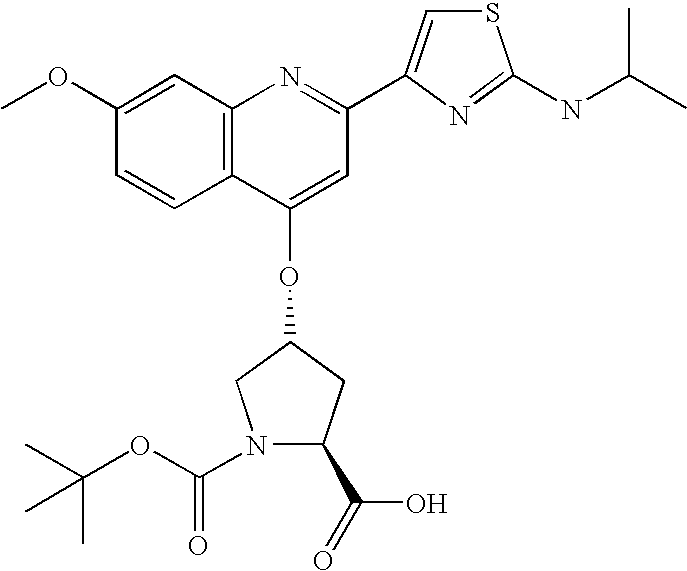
O(C1CN(C(OC(C)(C)C)=O)C(C(O)=O)C1)C1=CC(C2=CSC(NC(C)C)=N2)=NC2=C1C=CC(OC)=C2
